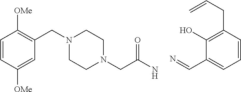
C1=CC([OMe])=CC(CN2CCN(CC(N)=O)CC2)=C1[OMe].N=CC1=CC=CC(CC=C)=C1O
